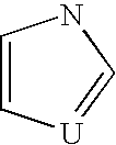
C1=C[U]=CN1
